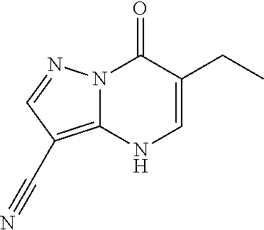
C12=C(C#N)C=NN1C(=O)C(CC)=CN2
